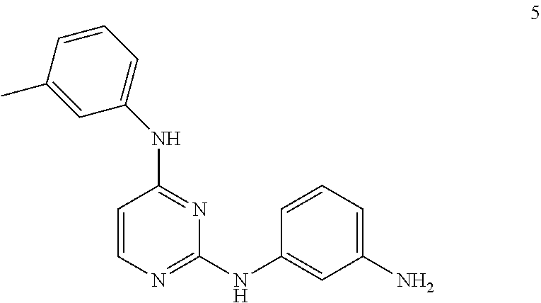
N(C1=NC(NC2=CC(N)=CC=C2)=NC=C1)C1=CC=CC(C)=C1
